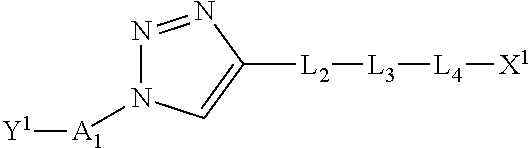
N1=NC([L2][L3][L4][X1])=CN1[A1][Y1]
